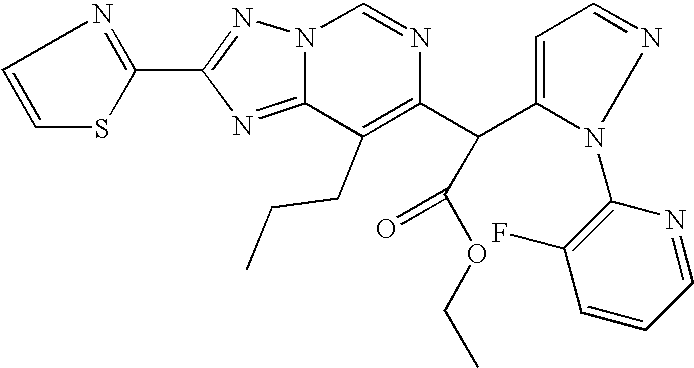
C1=NC(N2N=CC=C2C(C2=C(CCC)C3=NC(C4=NC=CS4)=NN3C=N2)C(OCC)=O)=C(F)C=C1
